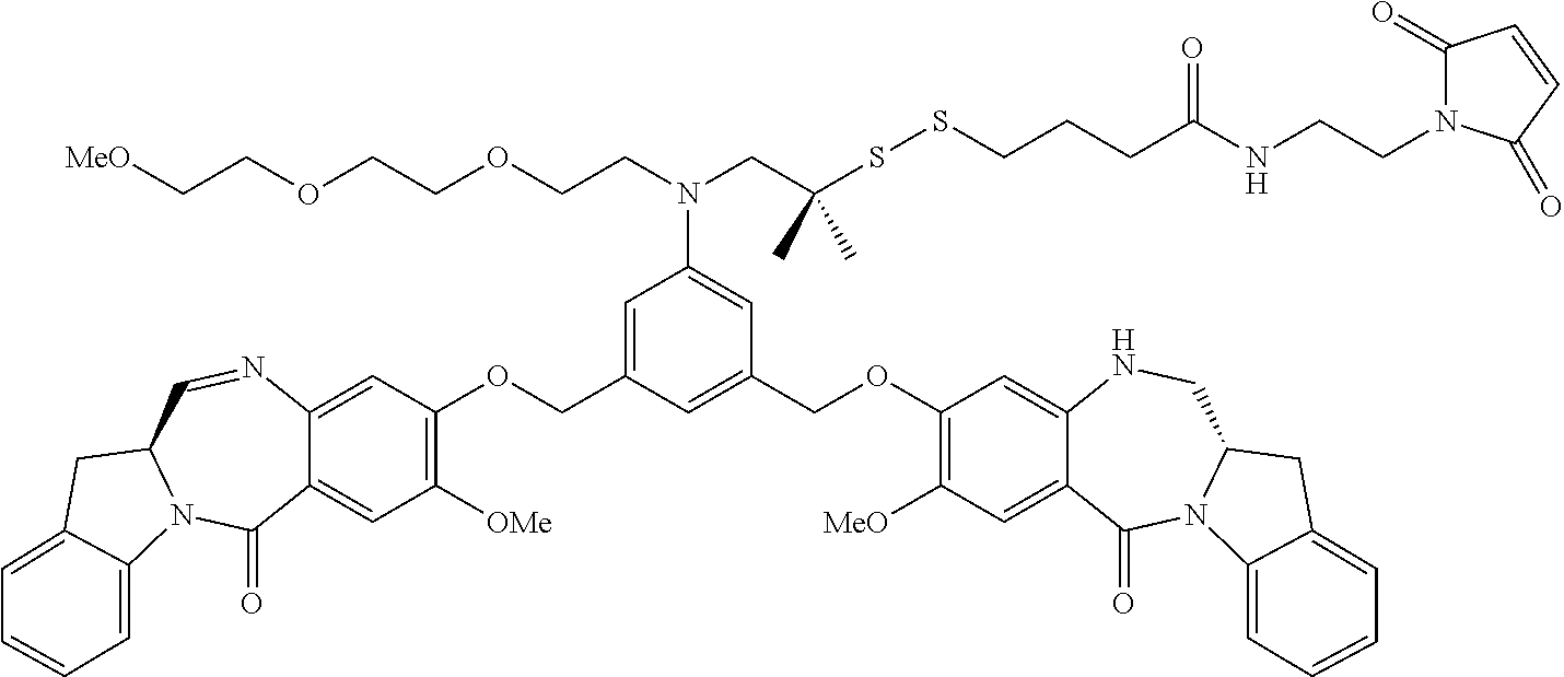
C1=C(COC2=C([OMe])C=C3C(=C2)N=CC2N(C3=O)C3=CC=CC=C3C2)C=C(COC2=C([MeO])C=C3C(=C2)NCC2N(C3=O)C3=CC=CC=C3C2)C=C1N(CC(SSCCCC(NCCN1C(=O)C=CC1=O)=O)(C)C)CCOCCOCC[MeO]
